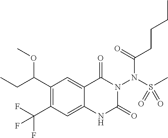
C1(C(OC)CC)=C(C(F)(F)F)C=C2C(=C1)C(=O)N(N(S(C)(=O)=O)C(CCCC)=O)C(=O)N2
